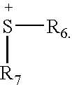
S([R6])[R7]
